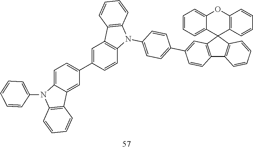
C12=C(C3(C4=C1C=CC=C4)C1=C(OC4=CC=CC=C34)C=CC=C1)C=C(C1=CC=C(N3C4=C(C=C(C5=CC=C6C(=C5)C5=C(N6C6=CC=CC=C6)C=CC=C5)C=C4)C4=C3C=CC=C4)C=C1)C=C2
